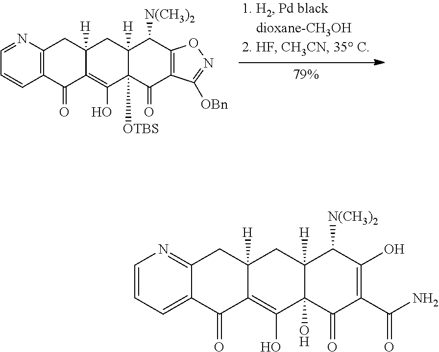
C1=NC2=C(C=C1)C(=O)C1=C(O)C3([OTBS])C([H])(CC1([H])C2)C([N(CH3)2])C1=C(C3=O)C([OBn])=NO1.C1=CC=C2C(=N1)CC1([H])C(=C(O)C3(O)C([H])(C1)C([N(CH3)2])C(O)=C(C(N)=O)C3=O)C2=O
